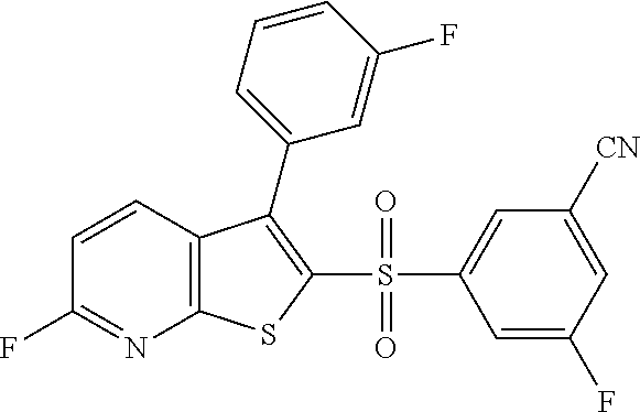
C1=CC2=C(N=C1F)SC(S(C1=CC([CN])=CC(F)=C1)(=O)=O)=C2C1=CC=CC(F)=C1
